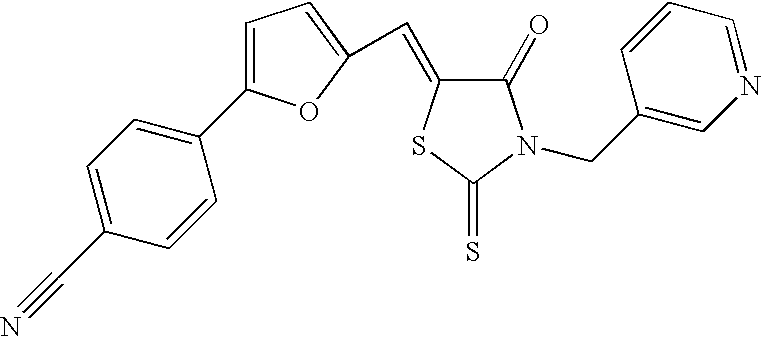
C1=C(C2=CC=C(C#N)C=C2)OC(C=C2C(=O)N(CC3=CN=CC=C3)C(=S)S2)=C1
